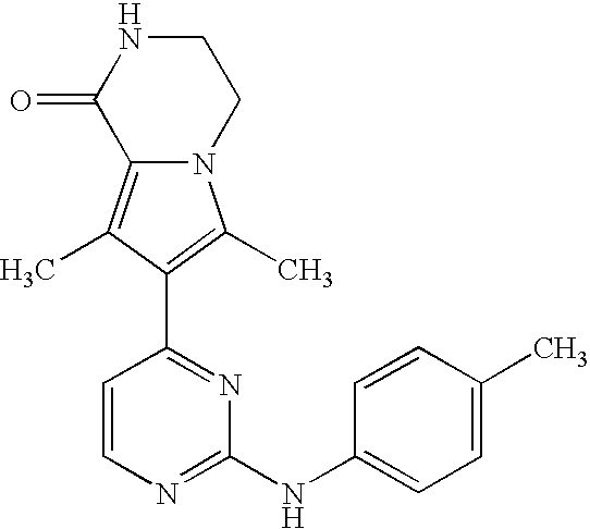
N12C(=C(C)C(C3=NC(NC4=CC=C(C)C=C4)=NC=C3)=C1C)C(=O)NCC2
